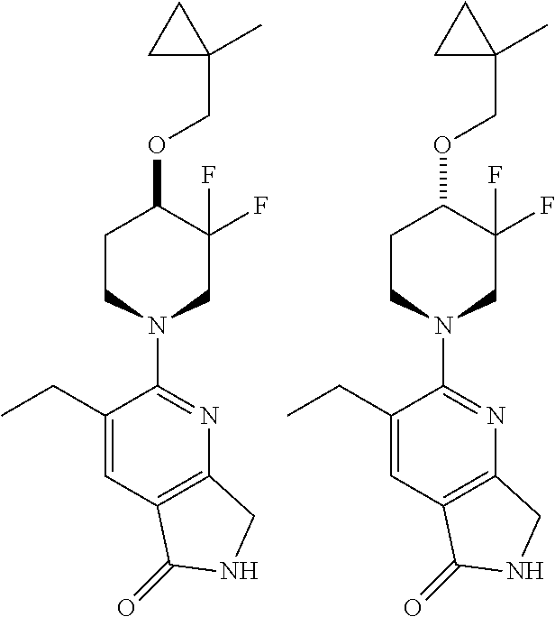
C1(CC)=CC2=C(N=C1N1CC(F)(F)C(OCC3(C)CC3)CC1)CNC2=O.C1(CC)=CC2=C(N=C1N1CC(F)(F)C(OCC3(C)CC3)CC1)CNC2=O
